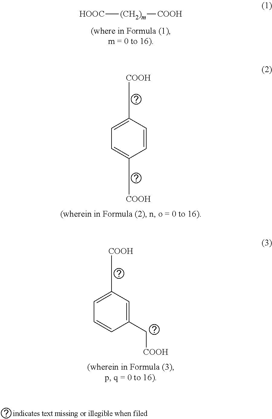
[HOOC][(CH2)m][COOH].C1=C(C[COOH])C=CC(C[COOH])=C1.C1=C(C[COOH])C=C(C[COOH])C=C1
